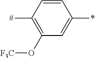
C1=CC([#])=C(O[F3C])C=C1*
